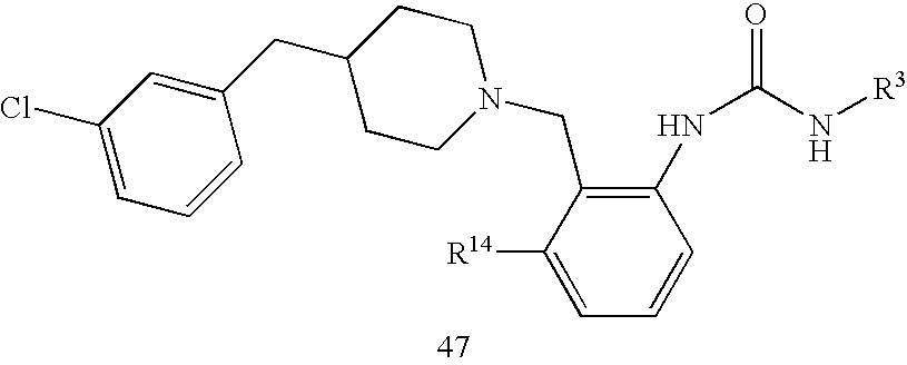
C1CN(CC2=C(NC(N[R3])=O)C=CC=C2[R14])CCC1CC1=CC(Cl)=CC=C1
